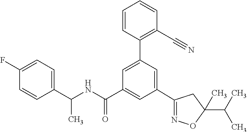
C1(C2=NOC(C(C)C)(C)C2)=CC(C2=C(C#N)C=CC=C2)=CC(C(NC(C2=CC=C(F)C=C2)C)=O)=C1
